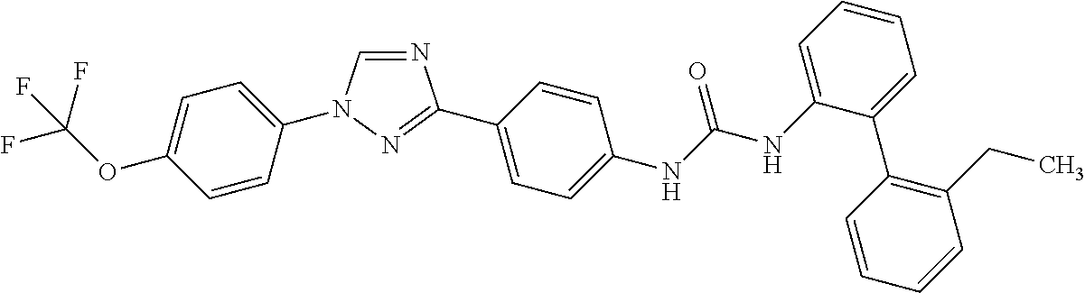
C1=C(N2C=NC(C3=CC=C(NC(NC4=CC=CC=C4C4=C(CC)C=CC=C4)=O)C=C3)=N2)C=CC(OC(F)(F)F)=C1
